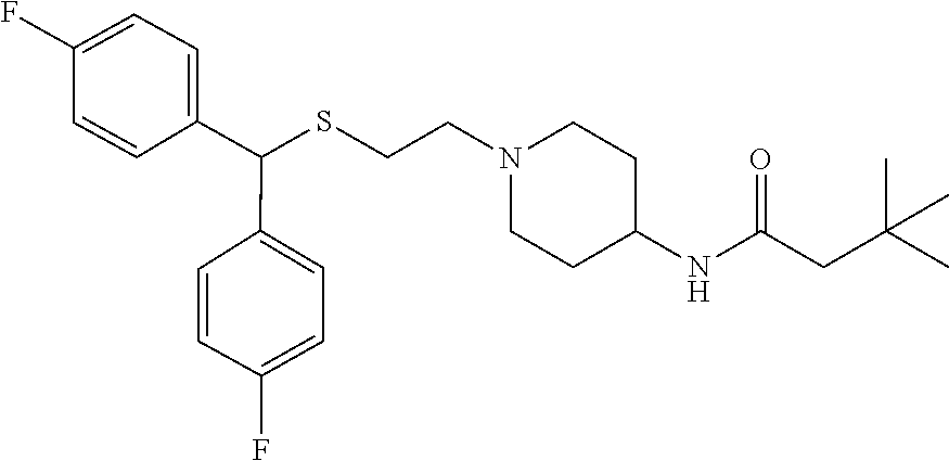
S(CCN1CCC(NC(CC(C)(C)C)=O)CC1)C(C1=CC=C(F)C=C1)C1=CC=C(F)C=C1
